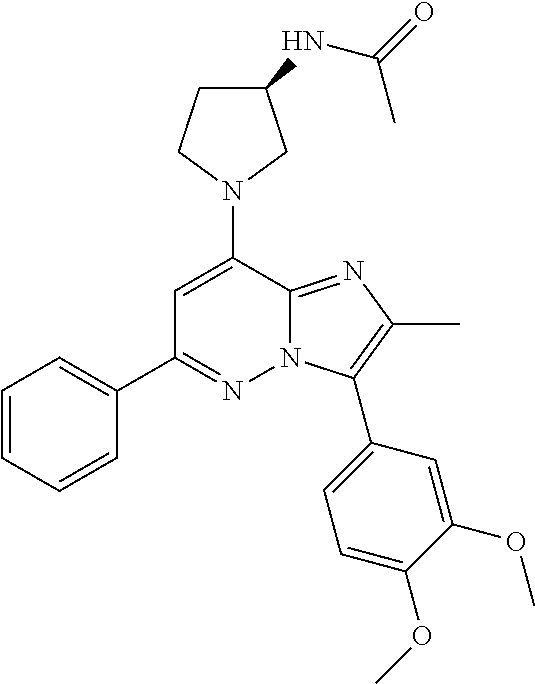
N1(C2=CC(C3=CC=CC=C3)=NN3C2=NC(C)=C3C2=CC=C(OC)C(OC)=C2)CC(NC(=O)C)CC1
